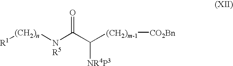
[(CH2)n]([NR5]C(C([(CH2)m-1][CO2Bn])[NR4P3])=O)[R1]
